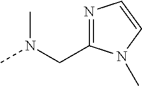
N1=C(CN(C)C)N(C)C=C1
